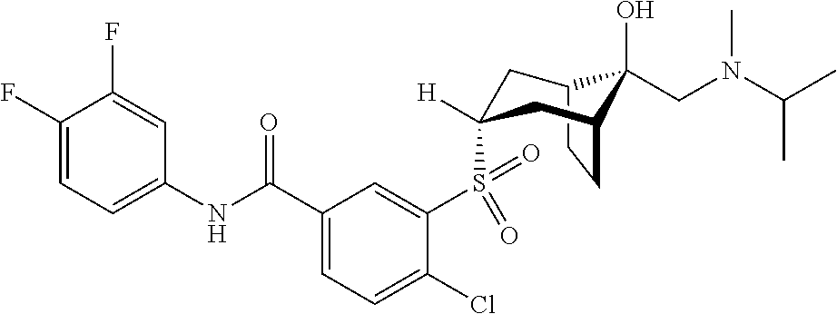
C1(F)=CC=C(NC(C2=CC=C(Cl)C(S(=O)(=O)C3([H])CC4C(O)(CN(C(C)C)C)C(CC4)C3)=C2)=O)C=C1F
